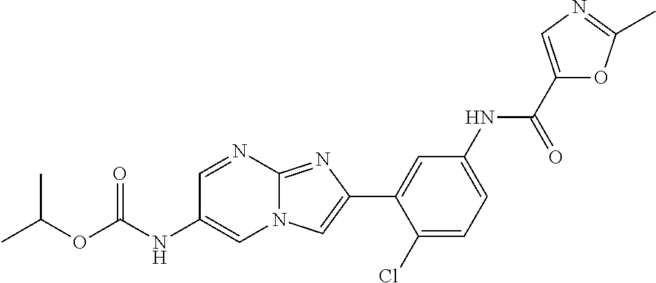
C1=NC2=NC(C3=CC(NC(C4=CN=C(C)O4)=O)=CC=C3Cl)=CN2C=C1NC(OC(C)C)=O
